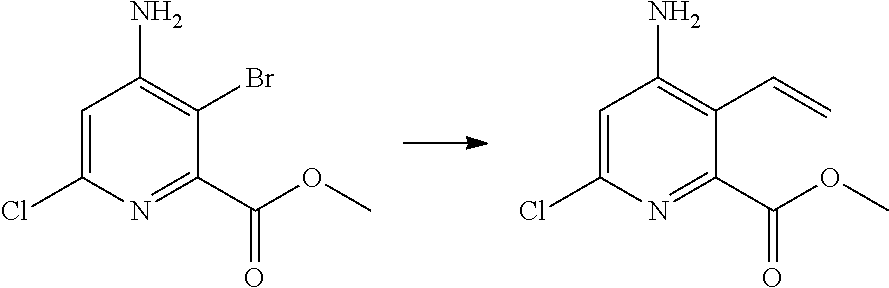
C1=C(Cl)N=C(C(OC)=O)C(Br)=C1N.C1=C(Cl)N=C(C(OC)=O)C(C=C)=C1N
